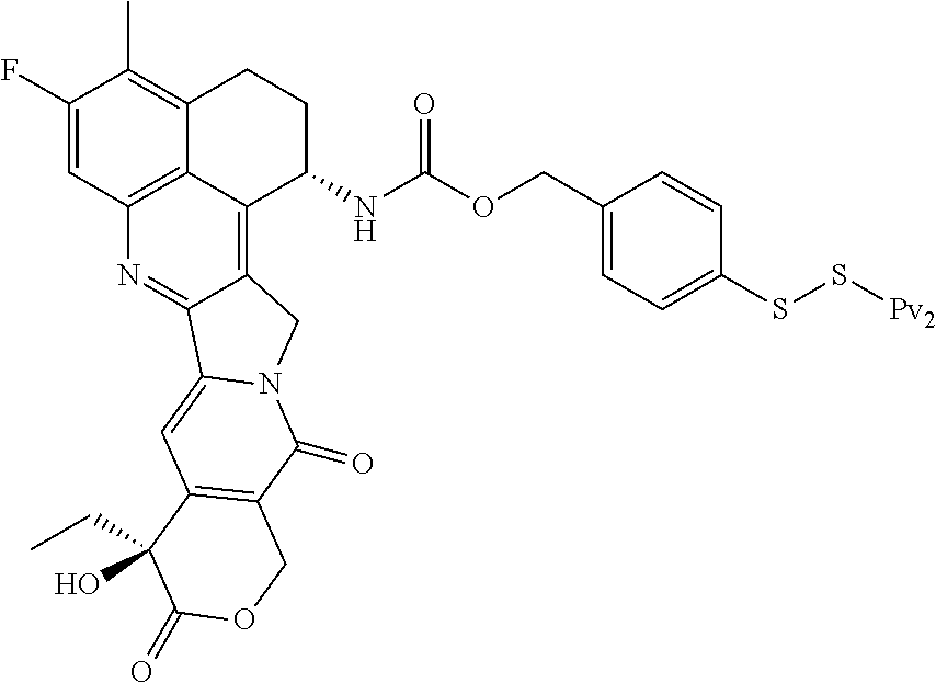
C1(F)=CC2=C3C(=C1C)CCC(NC(OCC1=CC=C(SS[Pv2])C=C1)=O)C3=C1C(=N2)C2=CC3=C(C(=O)N2C1)COC(=O)C3(CC)O
